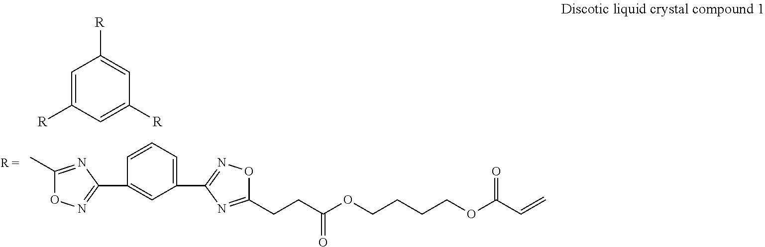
C1=C([R])C=C([R])C=C1[R].C1(C)=NC(C2=CC(C3=NOC(CCC(=O)OCCCCOC(=O)C=C)=N3)=CC=C2)=NO1
